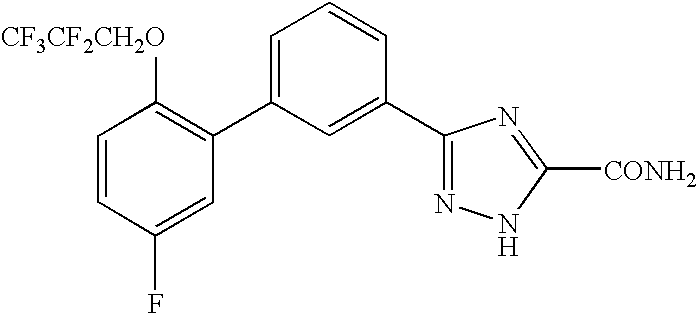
C1(C2=CC=CC(C3=NNC([CONH2])=N3)=C2)=C([CF3CF2CH2O])C=CC(F)=C1
